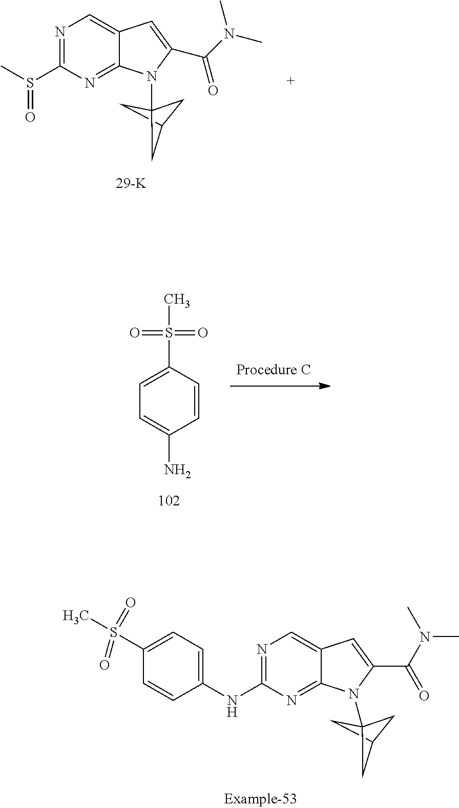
C1C2CC1(N1C3=NC(S(C)=O)=NC=C3C=C1C(N(C)C)=O)C2.C1=C(N)C=CC(S(C)(=O)=O)=C1.C1=C(NC2=NC=C3C(=N2)N(C24CC(C2)C4)C(C(N(C)C)=O)=C3)C=CC(S(C)(=O)=O)=C1
